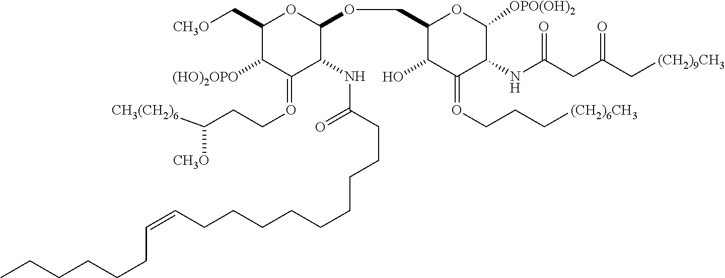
C1(C[CH3O])C([(HO)2OPO])C(=OCCC([CH3(CH2)6])[CH3O])C(NC(=O)CCCCCCCCCC=CCCCCCC)C(OCC2C(O)C(=OCCC[(CH2)6CH3])C(NC(CC(C[(CH2)9CH3])=O)=O)C([OPO(OH)2])O2)O1
